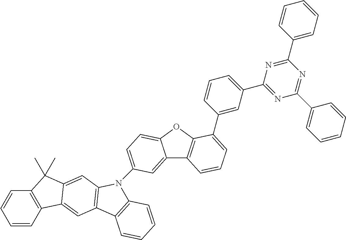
C12=CC(N3C4=C(C=C5C6=C(C=CC=C6)C(C)(C)C5=C4)C4=C3C=CC=C4)=CC=C1OC1=C2C=CC=C1C1=CC(C2=NC(C3=CC=CC=C3)=NC(C3=CC=CC=C3)=N2)=CC=C1
